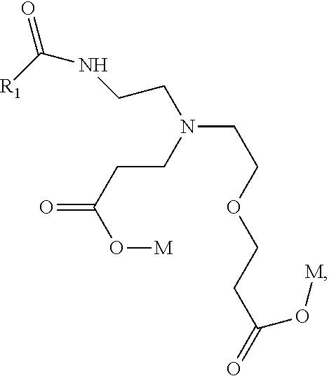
[R1]C(NCCN(CCOCCC(=O)O[M])CCC(=O)O[M])=O
